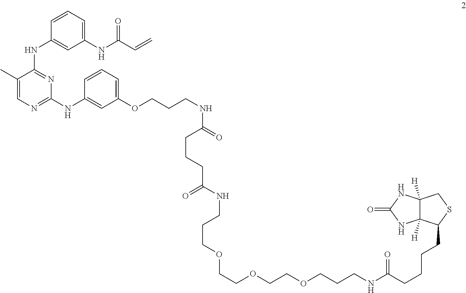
C1(C)=CN=C(NC2=CC(OCCCNC(=O)CCCC(NCCCOCCOCCOCCCNC(CCCCC3C4([H])C([H])(CS3)NC(=O)N4)=O)=O)=CC=C2)N=C1NC1=CC(NC(C=C)=O)=CC=C1
